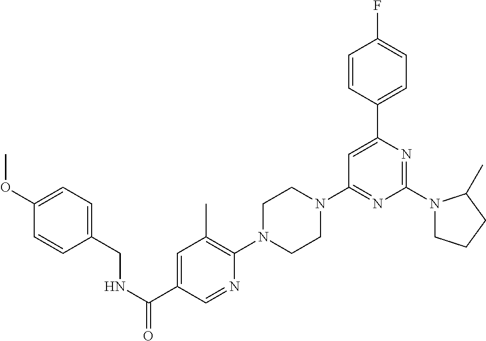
N(C(C1=CC(C)=C(N2CCN(C3=NC(N4CCCC4C)=NC(C4=CC=C(F)C=C4)=C3)CC2)N=C1)=O)CC1=CC=C(OC)C=C1
